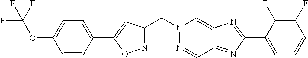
N1=C(CN2N=CC3=NC(C4=CC=CC(F)=C4F)=NC3=C2)C=C(C2=CC=C(OC(F)(F)F)C=C2)O1
